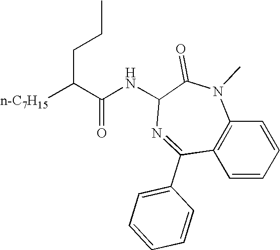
C1=CC2=C(C=C1)N(C)C(=O)C(NC(C([n-C7H15])CCC)=O)N=C2C1=CC=CC=C1
